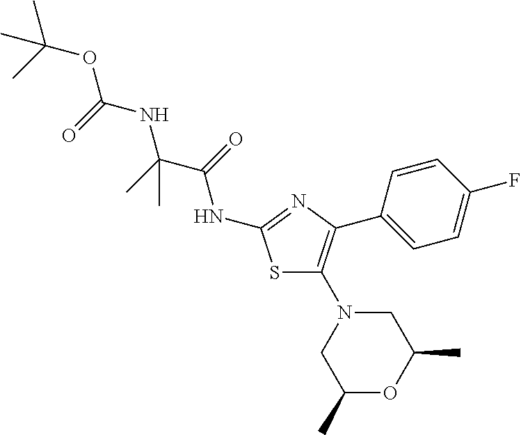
S1C(N2CC(C)OC(C)C2)=C(C2=CC=C(F)C=C2)N=C1NC(C(NC(OC(C)(C)C)=O)(C)C)=O
